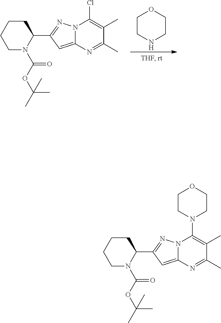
C1CCCN(C(OC(C)(C)C)=O)C1C1=NN2C(=C1)N=C(C)C(C)=C2Cl.C1CNCCO1.C1CCCN(C(OC(C)(C)C)=O)C1C1=NN2C(=C1)N=C(C)C(C)=C2N1CCOCC1
